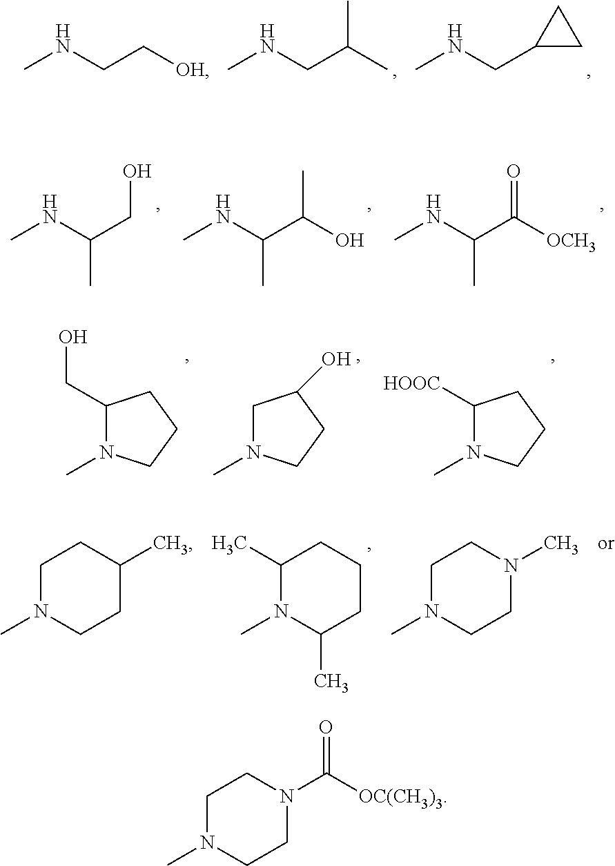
C(C(C)C)NC.C(C1CC1)NC.C(C[OH])NC.C(C(O)C)(NC)C.C(CO)(NC)C.C(C([OCH3])=O)(NC)C.C1N(C)CCC1O.C1(CO)N(C)CCC1.C1([HOOC])N(C)CCC1.C1(C)N(C)C(C)CCC1.C1N(C)CCC(C)C1.C1N(C)CCN(C)C1.C1N(C)CCN(C([OC(CH3)3])=O)C1
